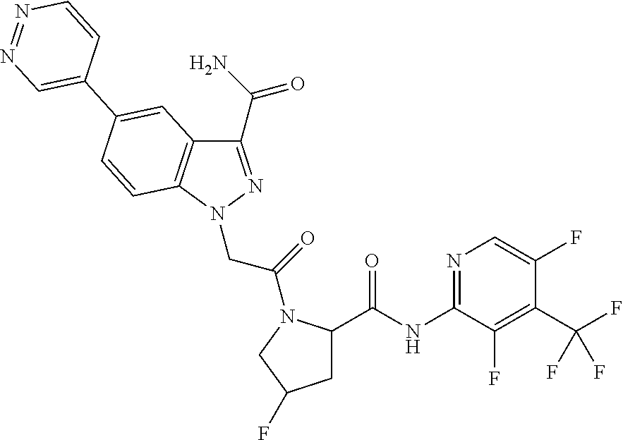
C1(C(=O)N)=NN(CC(=O)N2C(C(NC3=NC=C(F)C(C(F)(F)F)=C3F)=O)CC(F)C2)C2=C1C=C(C1=CN=NC=C1)C=C2
